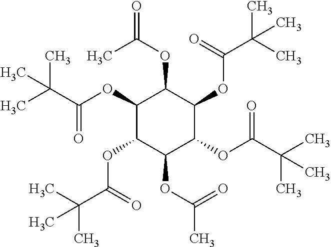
CC(C(OC1C(OC(C(C)(C)C)=O)C(OC(C)=O)C(OC(C(C)(C)C)=O)C(OC(C(C)(C)C)=O)C1OC(=O)C)=O)(C)C
